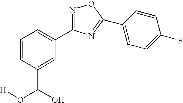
C1=CC(C(O[H])O)=CC(C2=NOC(C3=CC=C(F)C=C3)=N2)=C1
